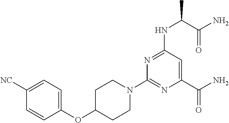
C1N(C2=NC(C(N)=O)=CC(NC(C)C(N)=O)=N2)CCC(OC2=CC=C([NC])C=C2)C1
